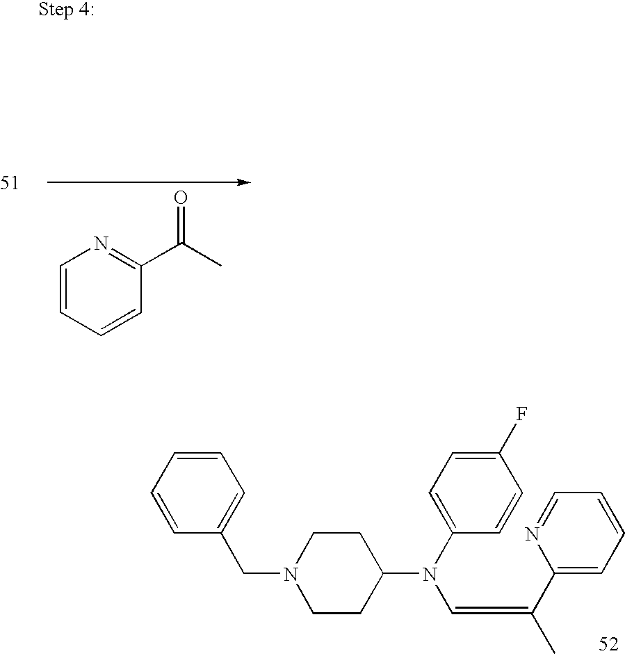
C1=CC=CC(C(C)=O)=N1.C1=CC(CN2CCC(N(C3=CC=C(F)C=C3)C=C(C3=CC=CC=N3)C)CC2)=CC=C1
